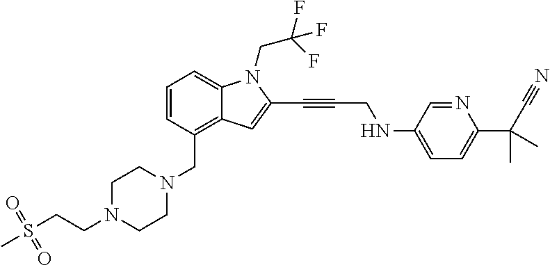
C1=CC(CN2CCN(CCS(C)(=O)=O)CC2)=C2C(=C1)N(CC(F)(F)F)C(C#CCNC1=CC=C(C(C#N)(C)C)N=C1)=C2
